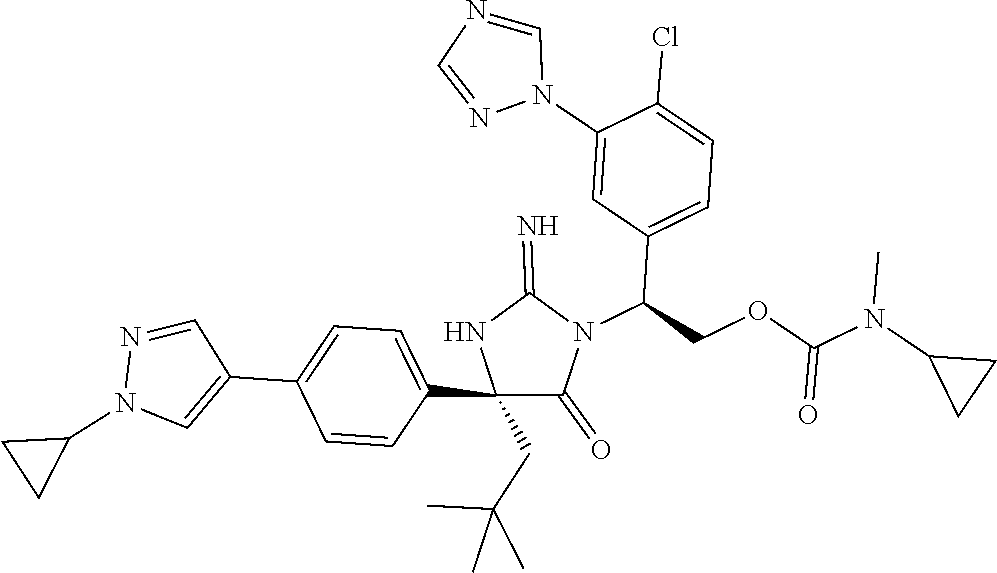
C1(C2=CN(C3CC3)N=C2)=CC=C(C2(CC(C)(C)C)C(=O)N(C(C3=CC=C(Cl)C(N4C=NC=N4)=C3)COC(=O)N(C3CC3)C)C(=N)N2)C=C1
